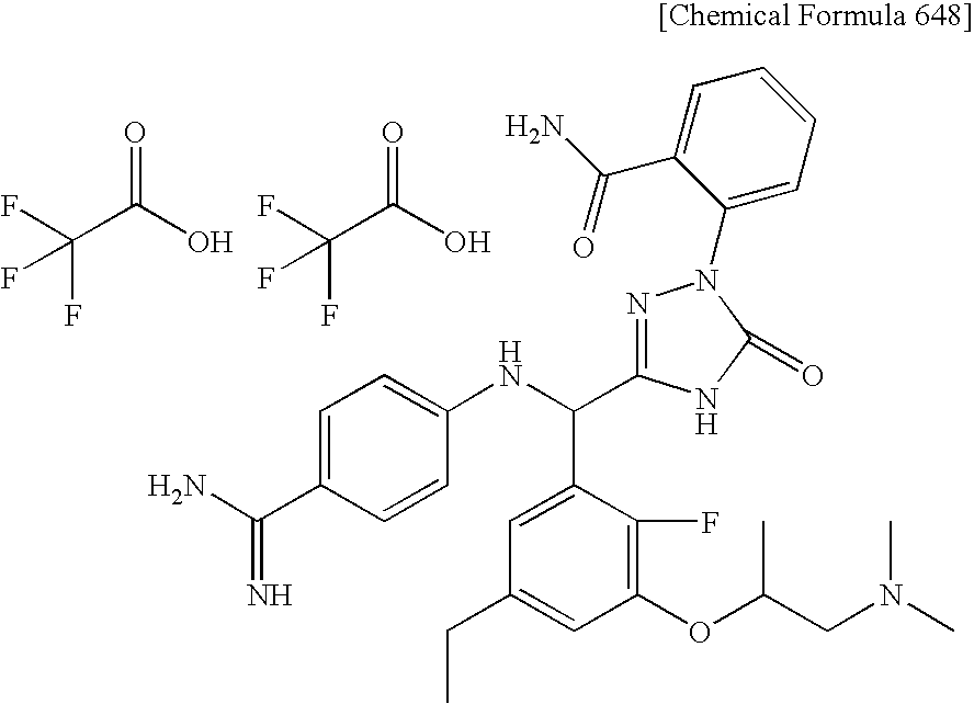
C1=C(C(NC2=CC=C(C(=N)N)C=C2)C2=NN(C3=CC=CC=C3C(N)=O)C(=O)N2)C(F)=C(OC(CN(C)C)C)C=C1CC.O=C(O)C(F)(F)F.O=C(O)C(F)(F)F
